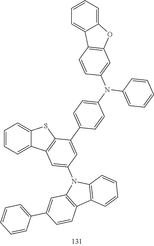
C1=CC=C2C(=C1)SC1=C2C=C(N2C3=C(C4=C2C=CC=C4)C=CC(C2=CC=CC=C2)=C3)C=C1C1=CC=C(N(C2=CC3=C(C=C2)C2=CC=CC=C2O3)C2=CC=CC=C2)C=C1
